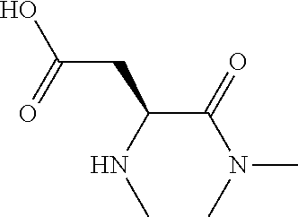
CN(C)C(C(CC(O)=O)NC)=O
